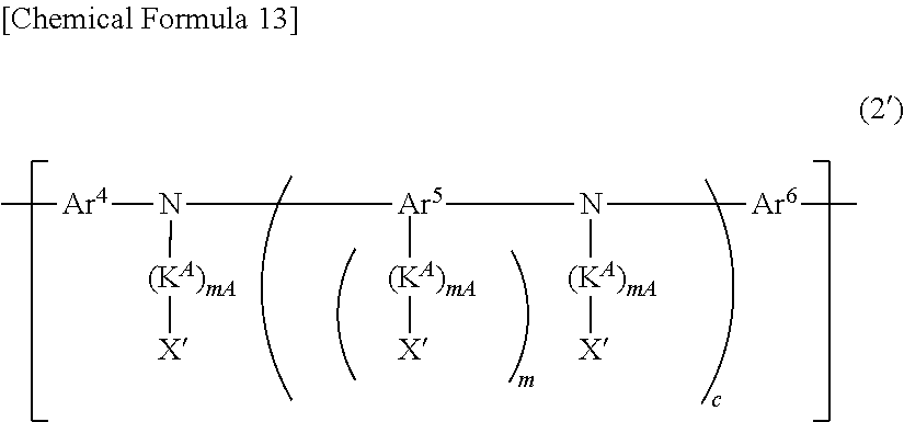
[Ar5]([(KA)mA][X])(N([Ar4]C)[(KA)mA][X])N([(KA)mA][X])[Ar6]C
